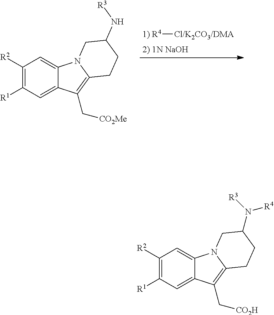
C1([R2])=C([R1])C=C2C(=C1)N1C(=C2C[CO2Me])CCC(N[R3])C1.[1) R4][Cl/K2CO3/DMA].[2) 1N NaOH].C1([R2])=C([R1])C=C2C(=C1)N1C(=C2C[CO2H])CCC(N([R4])[R3])C1
